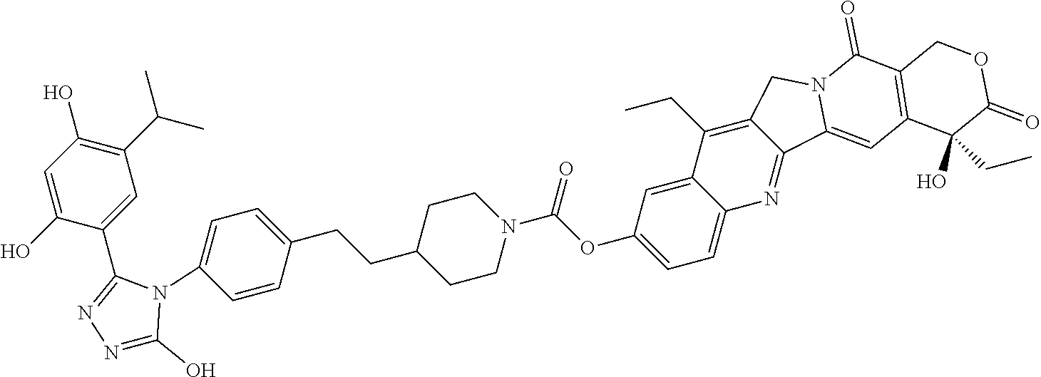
C1=C(O)C(C2=NN=C(O)N2C2=CC=C(CCC3CCN(C(OC4=CC=C5C(=C4)C(CC)=C4C(=N5)C5=CC6=C(C(=O)N5C4)COC(=O)C6(O)CC)=O)CC3)C=C2)=CC(C(C)C)=C1O
